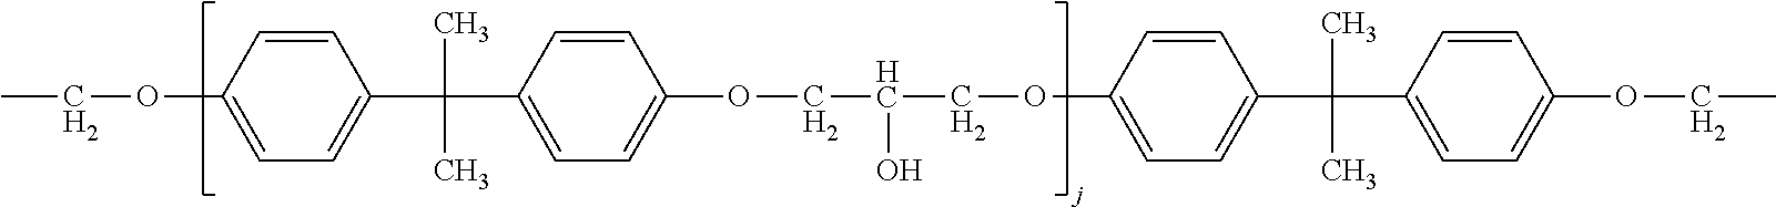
CCOC1=CC=C(C(C)(C)C2=CC=C(OCC(O)COC3=CC=C(C(C)(C)C4=CC=C(OCC)C=C4)C=C3)C=C2)C=C1
